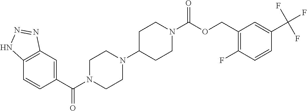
C1(C(N2CCN(C3CCN(C(OCC4=C(F)C=CC(C(F)(F)F)=C4)=O)CC3)CC2)=O)=CC2=C(C=C1)NN=N2
